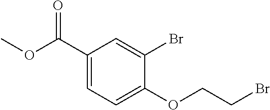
COC(C1=CC=C(OCCBr)C(Br)=C1)=O
